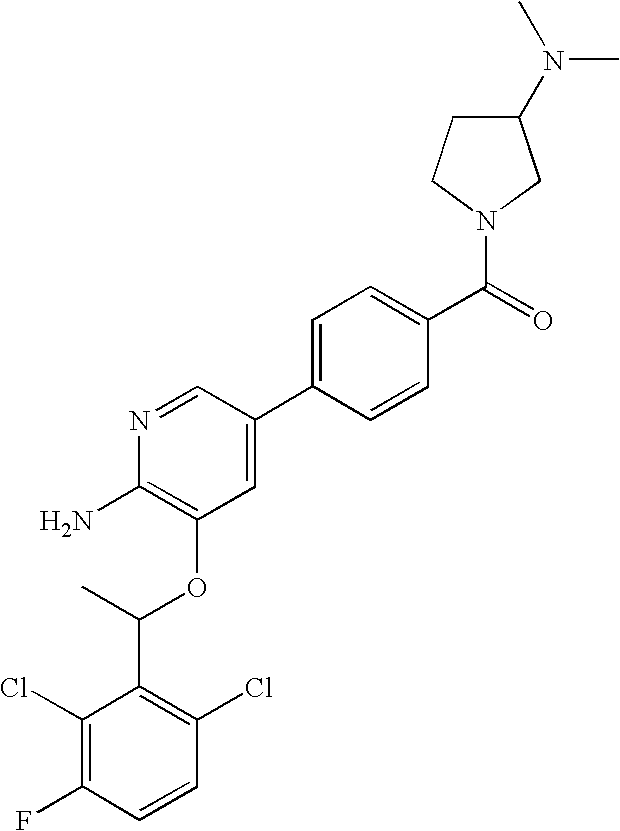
C1(Cl)=C(F)C=CC(Cl)=C1C(C)OC1=C(N)N=CC(C2=CC=C(C(=O)N3CC(N(C)C)CC3)C=C2)=C1
